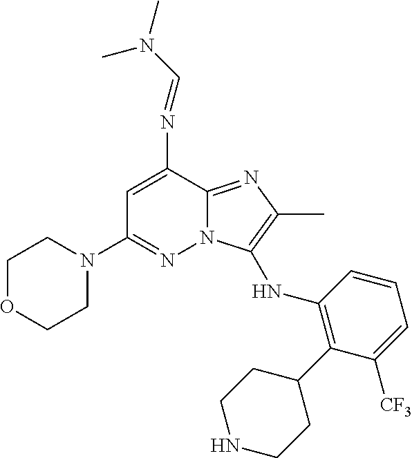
C1=C(N=CN(C)C)C2=NC(C)=C(NC3=C(C4CCNCC4)C([CF3])=CC=C3)N2N=C1N1CCOCC1
